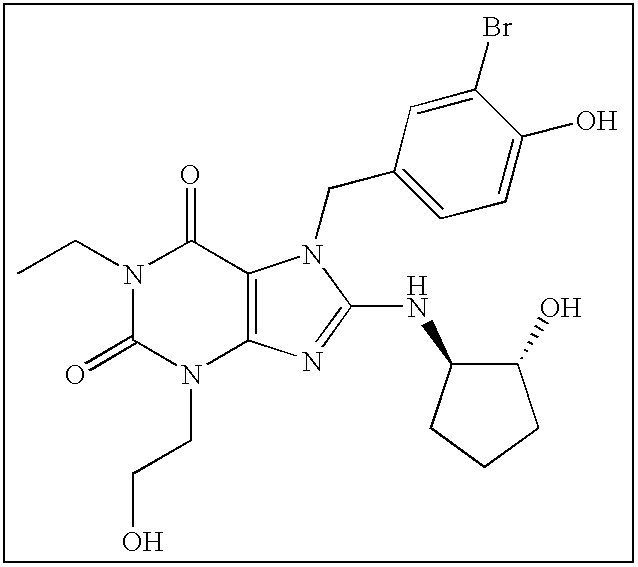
N1(CC)C(=O)N(CCO)C2=C(C1=O)N(CC1=CC=C(O)C(Br)=C1)C(NC1C(O)CCC1)=N2
